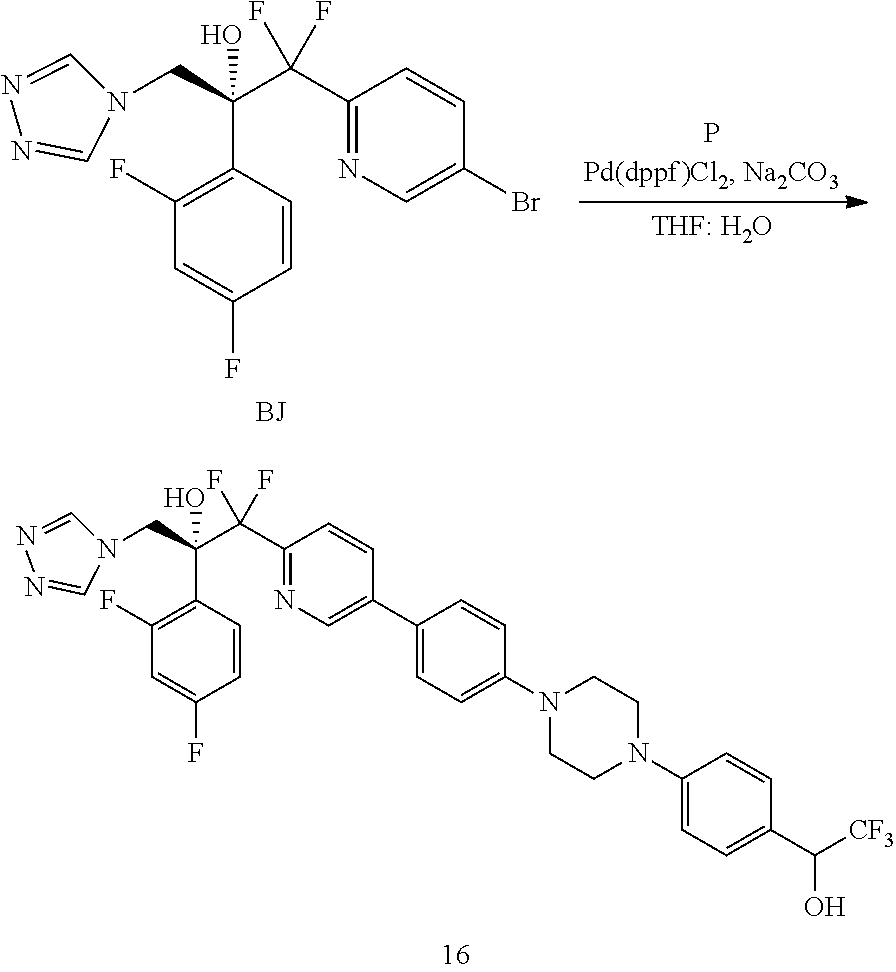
N1(CC(C2=C(F)C=C(F)C=C2)(O)C(C2=NC=C(Br)C=C2)(F)F)C=NN=C1.[BJ].N1(CC(C2=C(F)C=C(F)C=C2)(O)C(C2=NC=C(C3=CC=C(N4CCN(C5=CC=C(C([CF3])O)C=C5)CC4)C=C3)C=C2)(F)F)C=NN=C1
